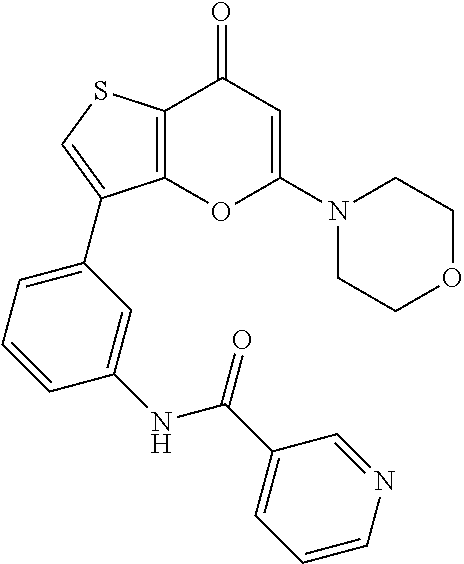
C12=C(SC=C1C1=CC=CC(NC(=O)C3=CC=CN=C3)=C1)C(=O)C=C(N1CCOCC1)O2
